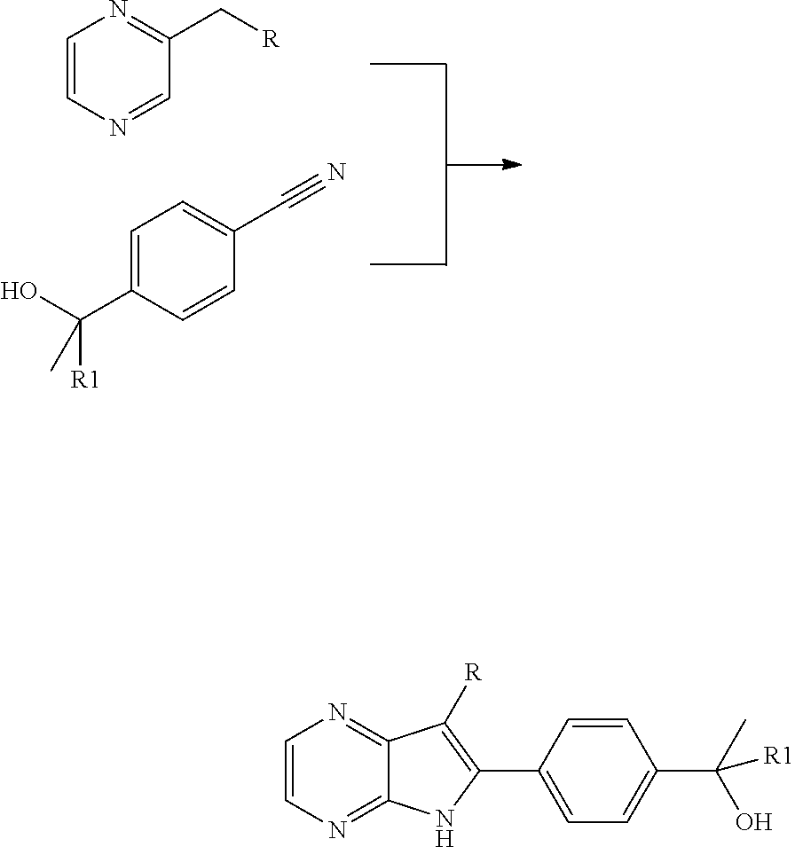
C1=CN=CC(C[R])=N1.C1=C(C(O)([R1])C)C=CC(C#N)=C1.C1=CN=C2C(=N1)C([R])=C(C1=CC=C(C(C)(O)[R1])C=C1)N2
